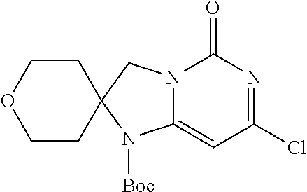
C12(N([Boc])C3=CC(Cl)=NC(=O)N3C1)CCOCC2
